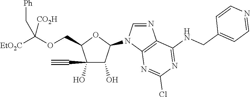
C(C1C(O)(C#C)C(O)C(N2C=NC3=C2N=C(Cl)N=C3NCC2=CC=NC=C2)O1)OC([EtO2C])([CO2H])C[Ph]
